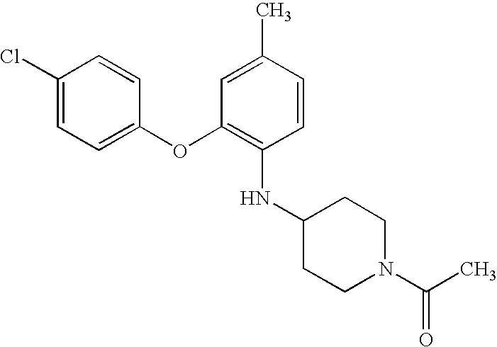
C1(Cl)=CC=C(OC2=C(NC3CCN(C(C)=O)CC3)C=CC(C)=C2)C=C1
